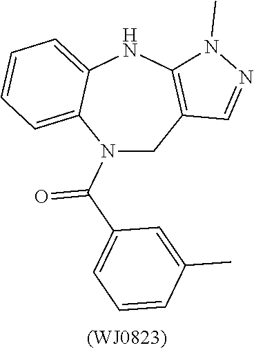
N1(C(C2=CC=CC(C)=C2)=O)CC2=C(NC3=CC=CC=C13)N(C)N=C2
